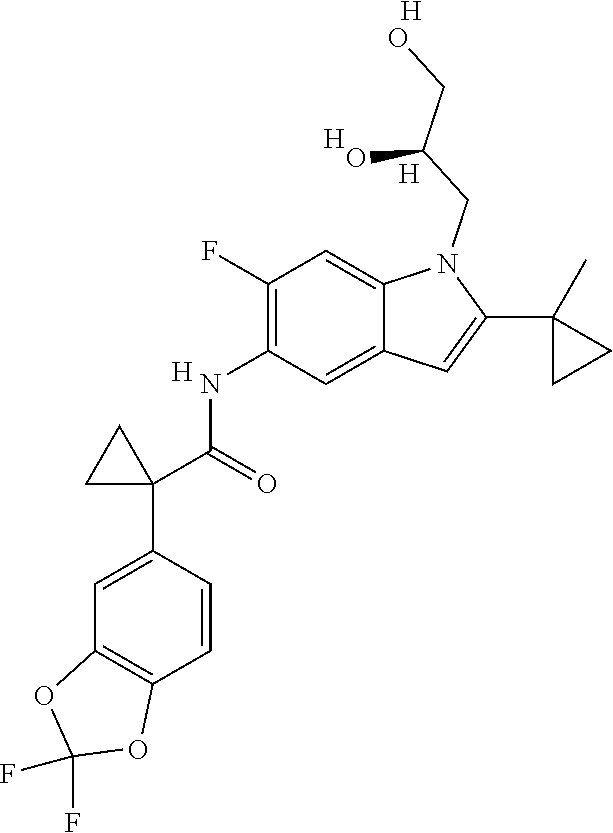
C1=CC(C2(C(NC3=C(F)C=C4C(=C3)C=C(C3(C)CC3)N4CC(CO)O)=O)CC2)=CC2=C1OC(F)(F)O2.[H].[H].[H].[H]
